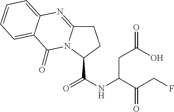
C1C2=NC3=CC=CC=C3C(=O)N2C(C(=O)NC(C(CF)=O)CC(O)=O)C1
